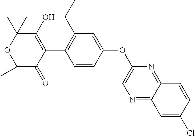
C1=CC(OC2=CN=C3C(=N2)C=CC(Cl)=C3)=CC(CC)=C1C1=C(O)C(C)(C)OC(C)(C)C1=O
